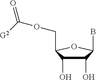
BC1C(O)C(O)C(COC(=O)[G2])O1
